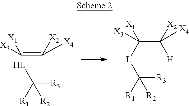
C(=C([X2])[X4])([X3])[X1].C([R3])([R1])([HL])[R2].C([R3])([R1])([L]C(C([H])([X2])[X4])([X1])[X3])[R2]
